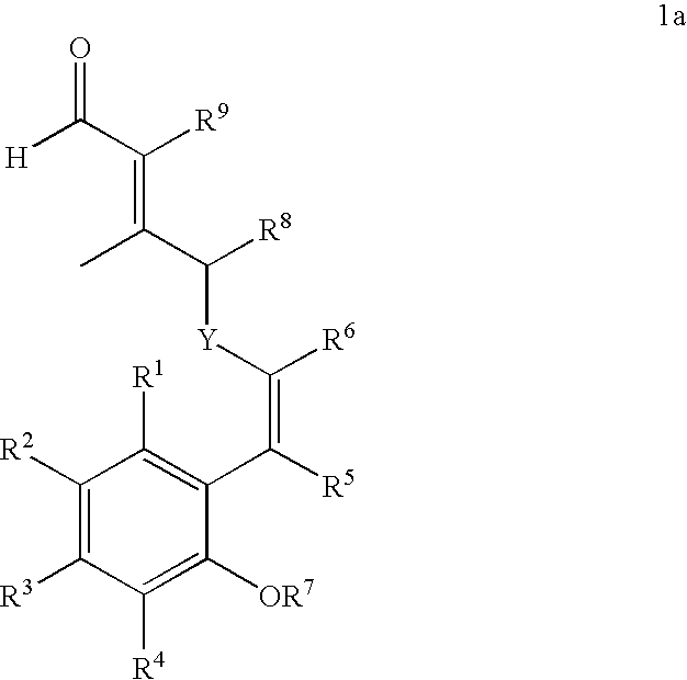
C1([R2])=C([R3])C([R4])=C([OR7])C(C([R5])=C([R6])[Y]C(C(C)=C(C([H])=O)[R9])[R8])=C1[R1]
